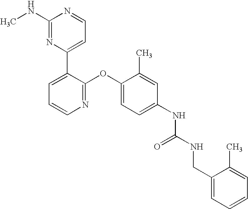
C1(NC)=NC(C2=CC=CN=C2OC2=CC=C(NC(NCC3=CC=CC=C3C)=O)C=C2C)=CC=N1
